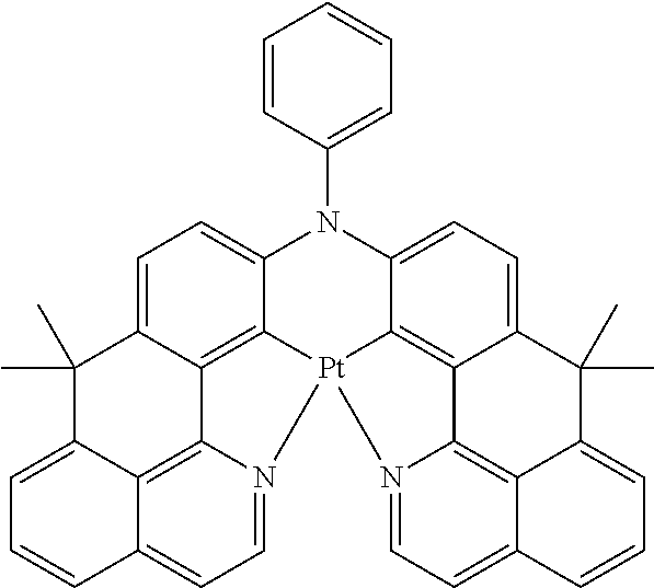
C12=C3C4=CC=C1C(C)(C)C1=CC=CC5=CC=N(C2=C51)[Pt]31C2=C3C(=CC=C2N4C2=CC=CC=C2)C(C)(C)C2=CC=CC4=CC=N1C3=C42
